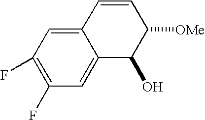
C12=CC(F)=C(F)C=C1C(O)C([OMe])C=C2
